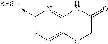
C1(->C)=CC=C2C(=N1)NC(=O)CO2
